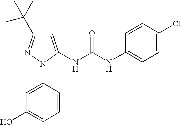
C1=C(NC(NC2=CC=C(Cl)C=C2)=O)N(C2=CC(O)=CC=C2)N=C1C(C)(C)C
